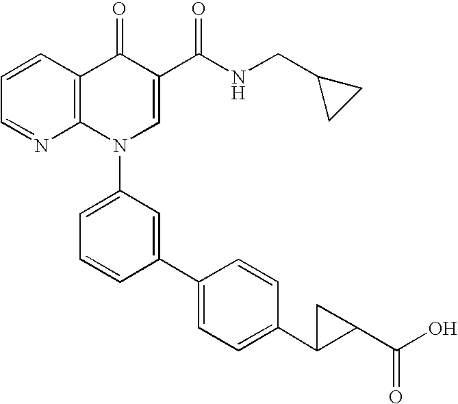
C1=CC2=C(N=C1)N(C1=CC=CC(C3=CC=C(C4C(C(O)=O)C4)C=C3)=C1)C=C(C(NCC1CC1)=O)C2=O
